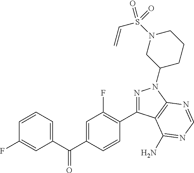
C1=CC(F)=CC(C(C2=CC(F)=C(C3=NN(C4CCCN(S(=O)(C=C)=O)C4)C4=C3C(N)=NC=N4)C=C2)=O)=C1
